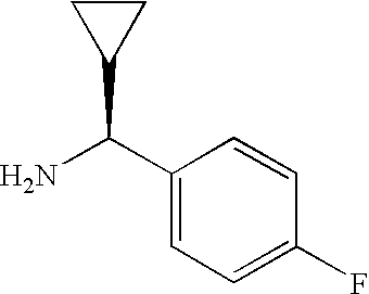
NC(C1CC1)C1=CC=C(F)C=C1
